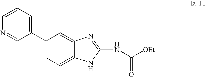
C1=CN=CC(C2=CC=C3C(=C2)N=C(NC([OEt])=O)N3)=C1
